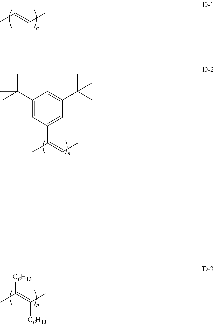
CC=CC.CC(=C(C)[C6H13])[C6H13].CC(=CC)C1=CC(C(C)(C)C)=CC(C(C)(C)C)=C1
